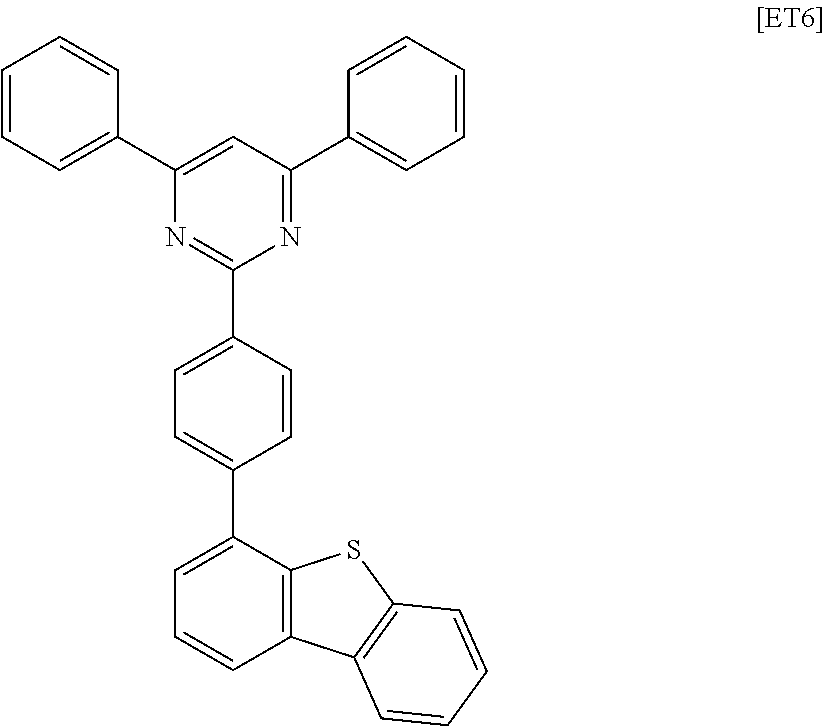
C1(C2=CC=CC=C2)=CC(C2=CC=CC=C2)=NC(C2=CC=C(C3=CC=CC4=C3SC3=C4C=CC=C3)C=C2)=N1
